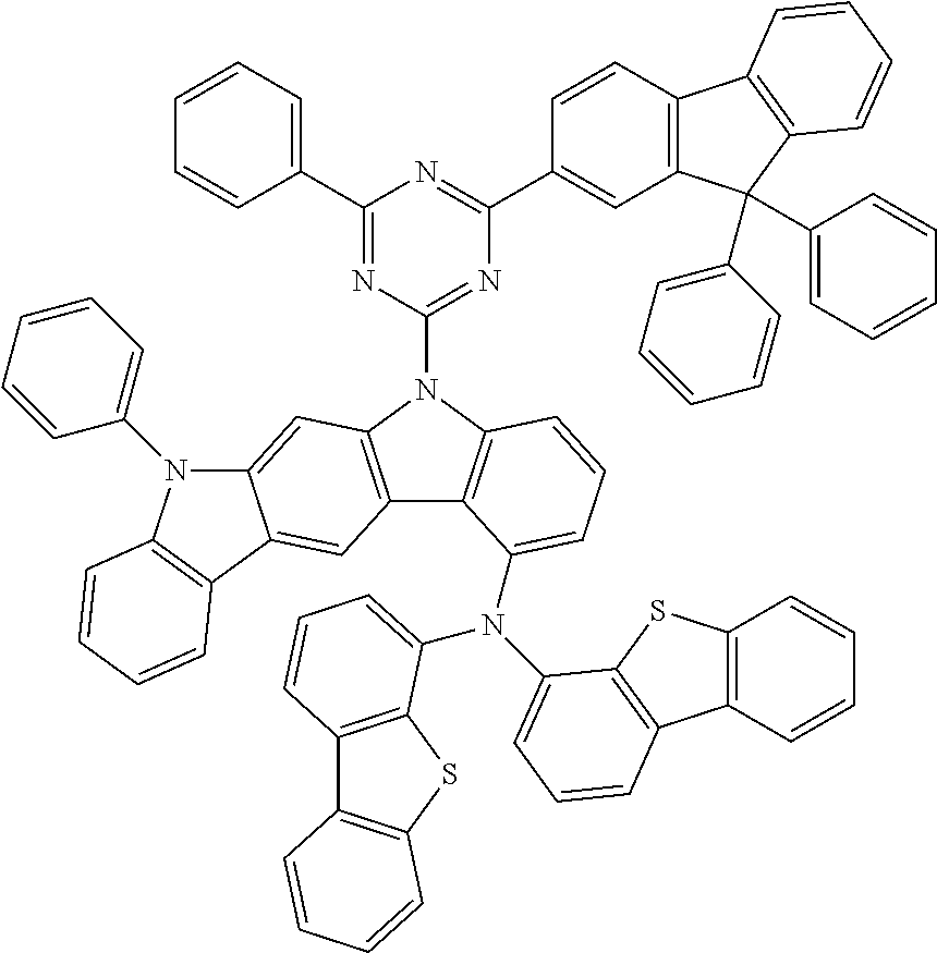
C1(C2=CC=CC=C2)=NC(N2C3=C(C4=C2C=C2C(=C4)C4=C(C=CC=C4)N2C2=CC=CC=C2)C(N(C2=CC=CC4=C2SC2=C4C=CC=C2)C2=CC=CC4=C2SC2=C4C=CC=C2)=CC=C3)=NC(C2=CC3=C(C=C2)C2=C(C=CC=C2)C3(C2=CC=CC=C2)C2=CC=CC=C2)=N1
